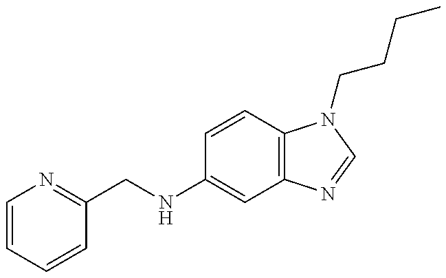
C1=CC=CC(CNC2=CC3=C(C=C2)N(CCCC)C=N3)=N1
